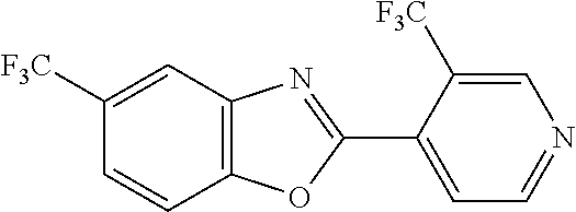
C12=C(C=C([F3C])C=C1)N=C(C1=CC=NC=C1[F3C])O2
